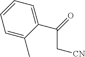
C1=C(C)C(C(=O)C[CN])=CC=C1
